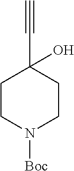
C1CN([Boc])CCC1(C#C)O
